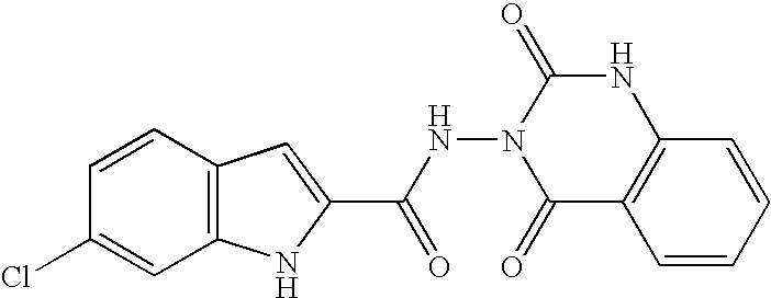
C12=C(C=CC(Cl)=C1)C=C(C(NN1C(=O)C3=C(NC1=O)C=CC=C3)=O)N2
